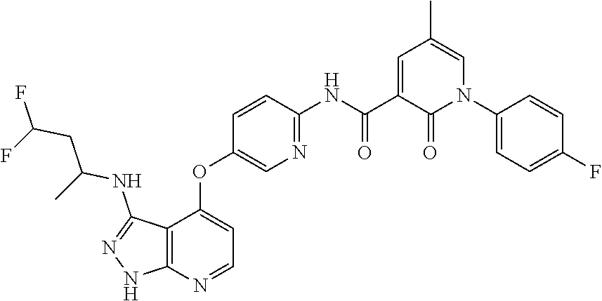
N1=C(NC(CC(F)F)C)C2=C(N=CC=C2OC2=CN=C(NC(C3=CC(C)=CN(C4=CC=C(F)C=C4)C3=O)=O)C=C2)N1
